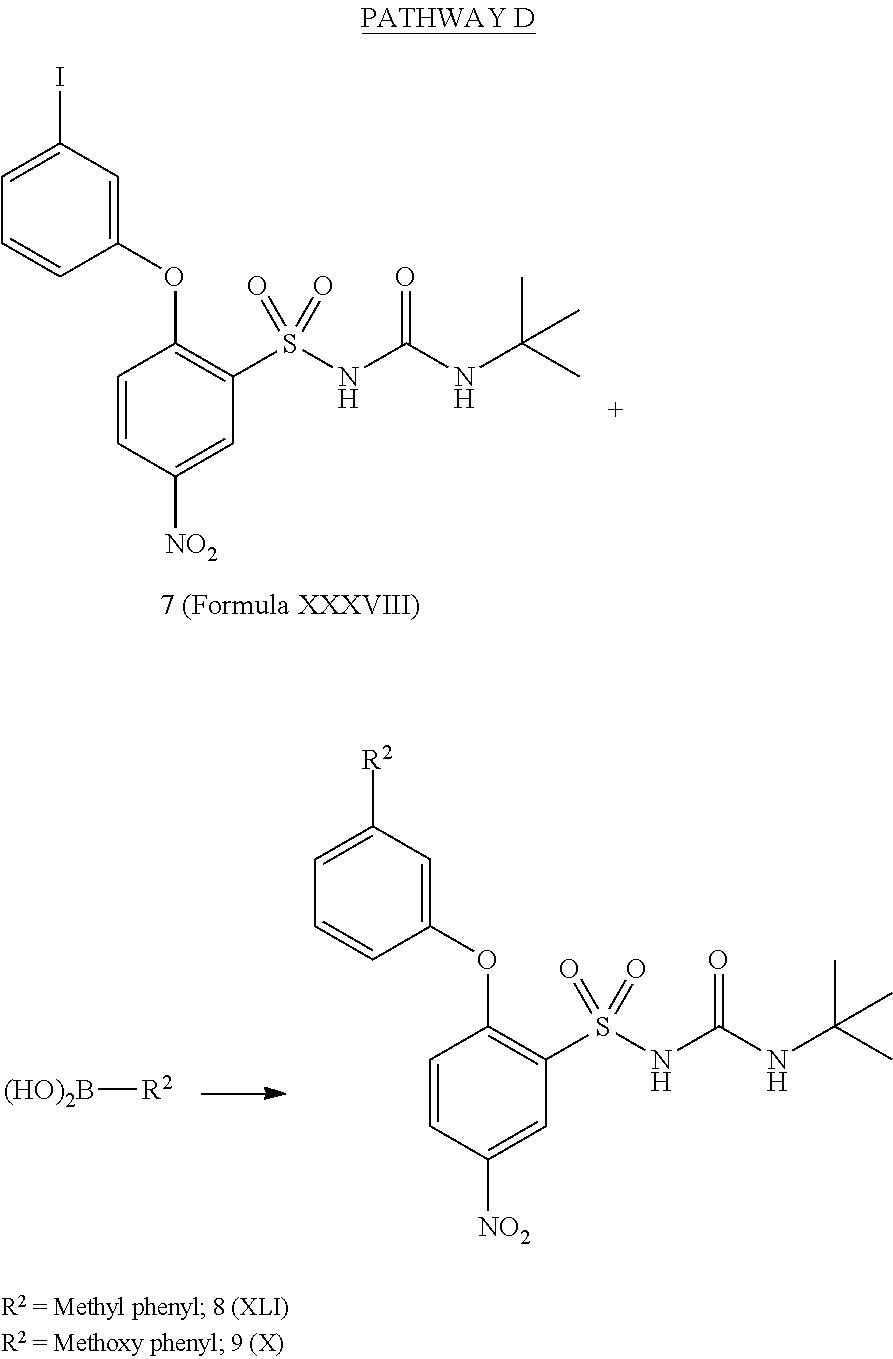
C1=C(OC2=C(S(NC(NC(C)(C)C)=O)(=O)=O)C=C([NO2])C=C2)C=CC=C1I.[(HO)2B][R2].C1=C(OC2=C(S(NC(NC(C)(C)C)=O)(=O)=O)C=C([NO2])C=C2)C=CC=C1[R2]
